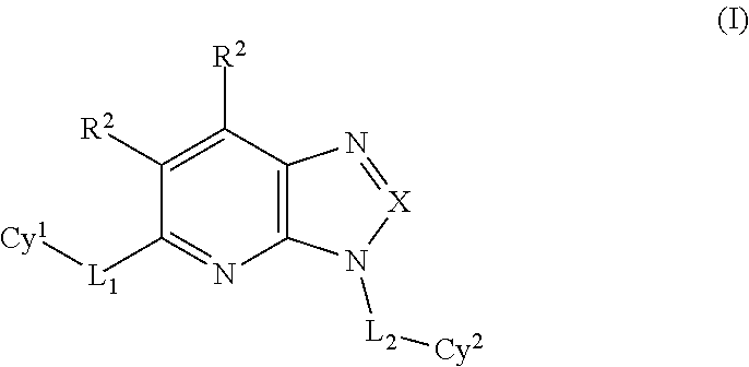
C12=C(C([R2])=C([R2])C([L1][Cy1])=N1)N=[X]N2[L2][Cy2]
